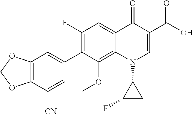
C12=C(C([CN])=CC(C3=C(F)C=C4C(=C3OC)N(C3C(F)C3)C=C(C(O)=O)C4=O)=C1)OCO2
